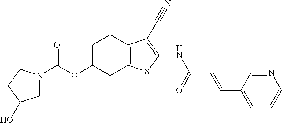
C1N(C(OC2CC3=C(CC2)C(C#N)=C(NC(C=CC2=CC=CN=C2)=O)S3)=O)CCC1O
